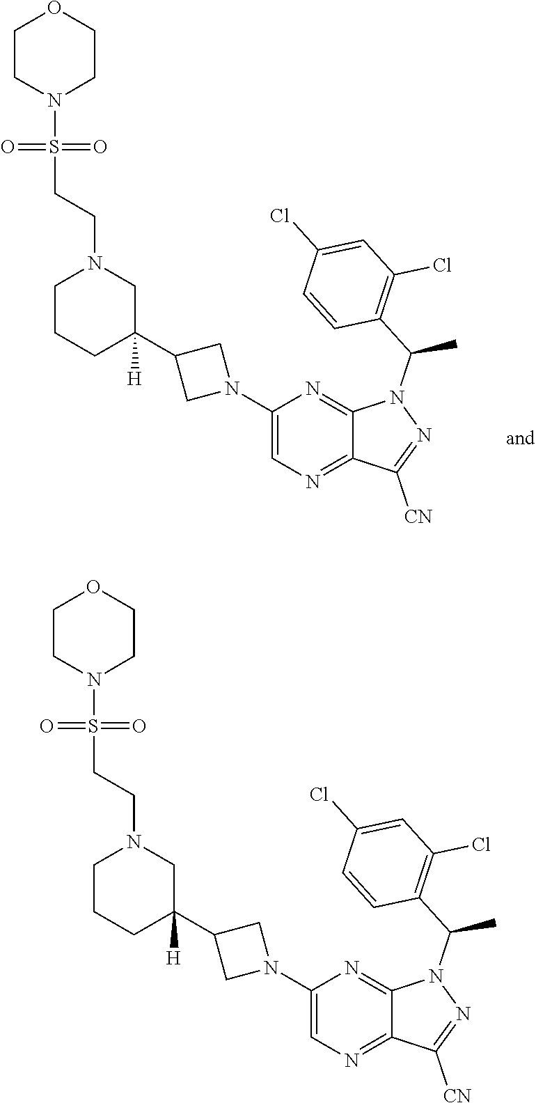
C1(N2CC(C3([H])CN(CCS(N4CCOCC4)(=O)=O)CCC3)C2)=CN=C2C(=N1)N(C(C1=C(Cl)C=C(Cl)C=C1)C)N=C2[CN].C1(N2CC(C3([H])CN(CCS(N4CCOCC4)(=O)=O)CCC3)C2)=CN=C2C(=N1)N(C(C1=C(Cl)C=C(Cl)C=C1)C)N=C2[CN]
